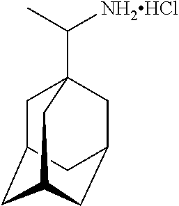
C1C2CC3CC(CC1(C(C)[NH2HCl])C3)C2
